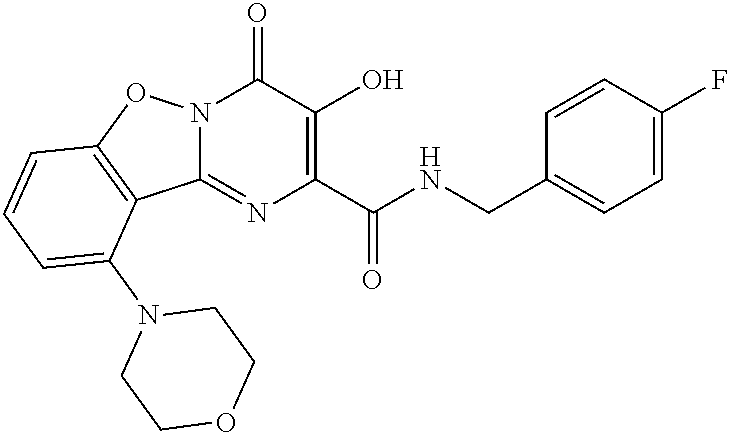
N12C(=NC(C(NCC3=CC=C(F)C=C3)=O)=C(O)C1=O)C1=C(O2)C=CC=C1N1CCOCC1
